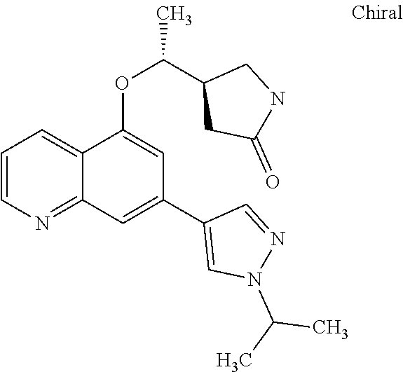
C1=CN=C2C(=C1)C(OC(C1CC(=O)NC1)C)=CC(C1=CN(C(C)C)N=C1)=C2
